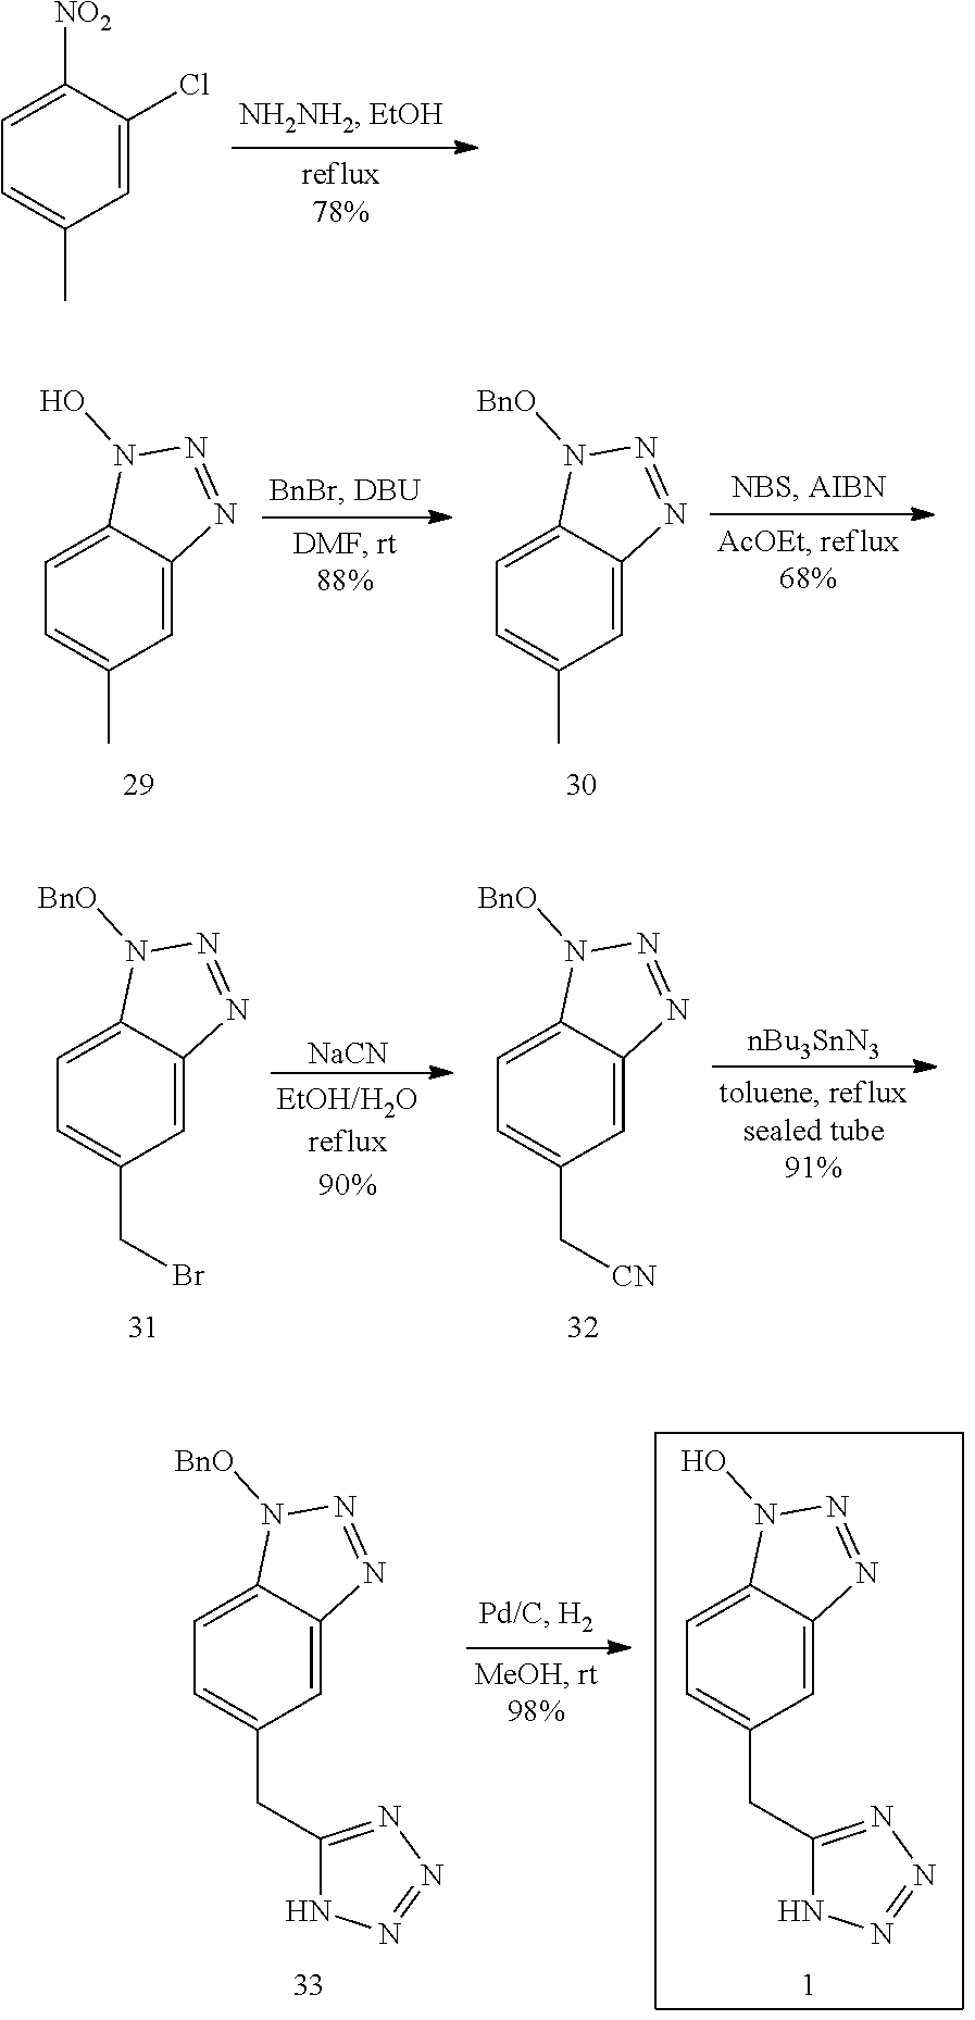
C1=C([NO2])C(Cl)=CC(C)=C1.C1=C2C(=CC(C)=C1)N=NN2O.C1=C2C(=CC(C)=C1)N=NN2[BnO].C1=C2C(=CC(CBr)=C1)N=NN2[BnO].[NaCN].C1=C2C(=CC(C[CN])=C1)N=NN2[BnO].[nBu3SnN3].C1=C2C(=CC(CC3=NN=NN3)=C1)N=NN2[BnO].C1=C2C(=CC(CC3=NN=NN3)=C1)N=NN2O
